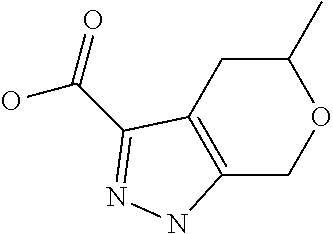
C12=C(CC(C)OC1)C(C(=O)O)=NN2
